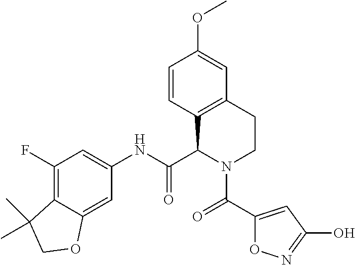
C1(F)=C2C(=CC(NC(C3C4=C(CCN3C(=O)C3=CC(O)=NO3)C=C(OC)C=C4)=O)=C1)OCC2(C)C
